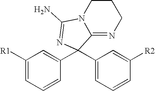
C12=NCCCN1C(N)=NC2(C1=CC([R1])=CC=C1)C1=CC=CC([R2])=C1
